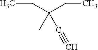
CCC(CC)(C)C#C
